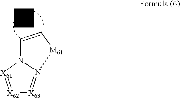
[X62]1=[X61]N2C=C[M61]N2=[X63]1
